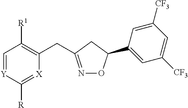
C1=[Y]C([R])=[X]C(CC2=NOC(C3=CC([CF3])=CC([CF3])=C3)C2)=C1[R1]
